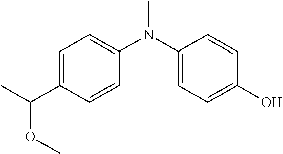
C1(C(C)OC)=CC=C(N(C2=CC=C(O)C=C2)C)C=C1
